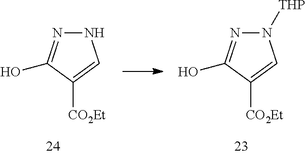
N1([THP])N=C(O)C([CO2Et])=C1.N1N=C(O)C([CO2Et])=C1
